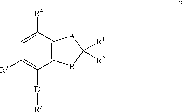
C12=C(C([R4])=CC([R3])=C1[D][R5])[A]C([R1])([R2])B2
